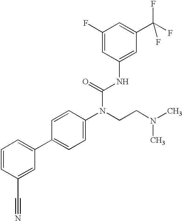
C1=CC(C#N)=CC(C2=CC=C(N(CCN(C)C)C(=O)NC3=CC(C(F)(F)F)=CC(F)=C3)C=C2)=C1
